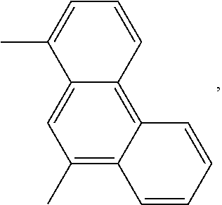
C1(C)=C2C(=C3C(=C1)C(C)=CC=C3)C=CC=C2
